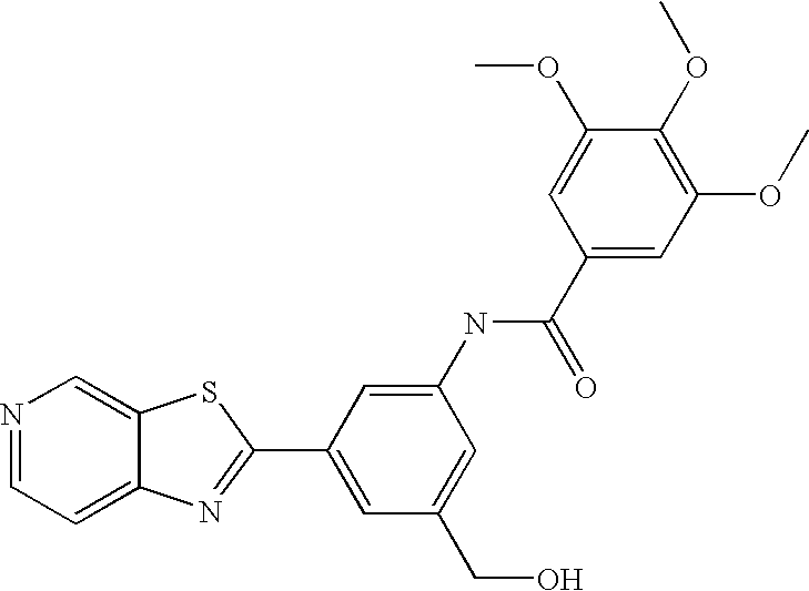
N1=CC=C2C(=C1)SC(C1=CC(CO)=CC(NC(C3=CC(OC)=C(OC)C(OC)=C3)=O)=C1)=N2
